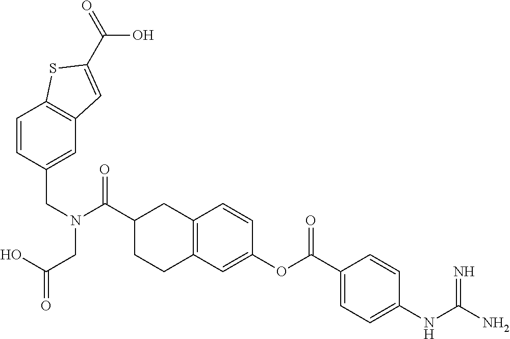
C12=C(C=C(OC(C3=CC=C(NC(N)=N)C=C3)=O)C=C1)CCC(C(N(CC1=CC3=C(C=C1)SC(C(O)=O)=C3)CC(O)=O)=O)C2
